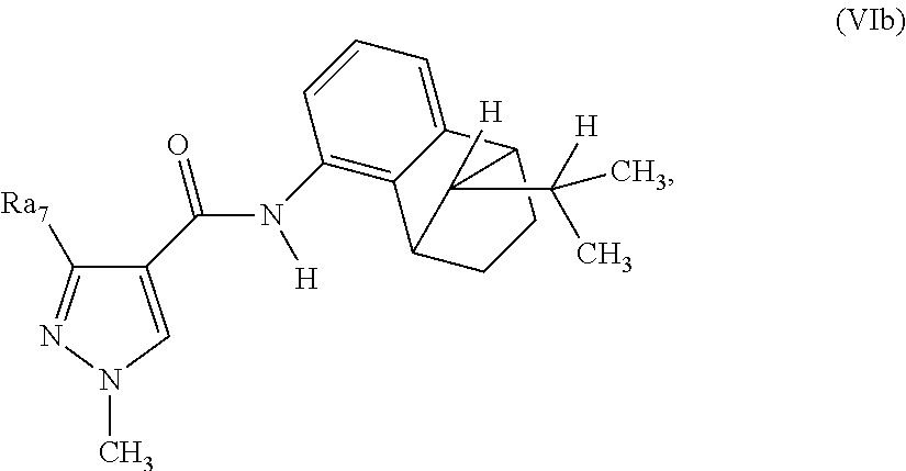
C1(C(N(C2=C3C(=CC=C2)C2CCC3C2(C([H])(C)C)[H])[H])=O)=CN(C)N=C1[Ra7]
